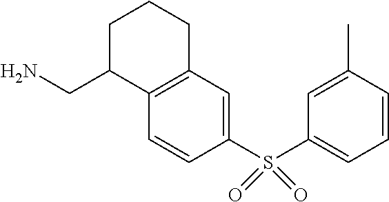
C1=CC(S(C2=CC=CC(C)=C2)(=O)=O)=CC2=C1C(CN)CCC2
